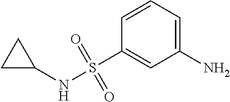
C1=CC(S(NC2CC2)(=O)=O)=CC(N)=C1
